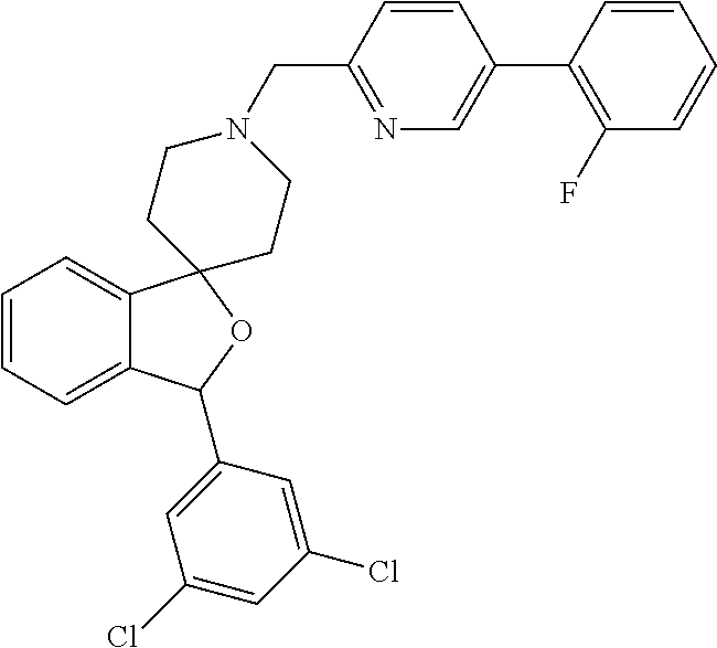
C1=C2C(=CC=C1)C1(OC2C2=CC(Cl)=CC(Cl)=C2)CCN(CC2=NC=C(C3=C(F)C=CC=C3)C=C2)CC1
